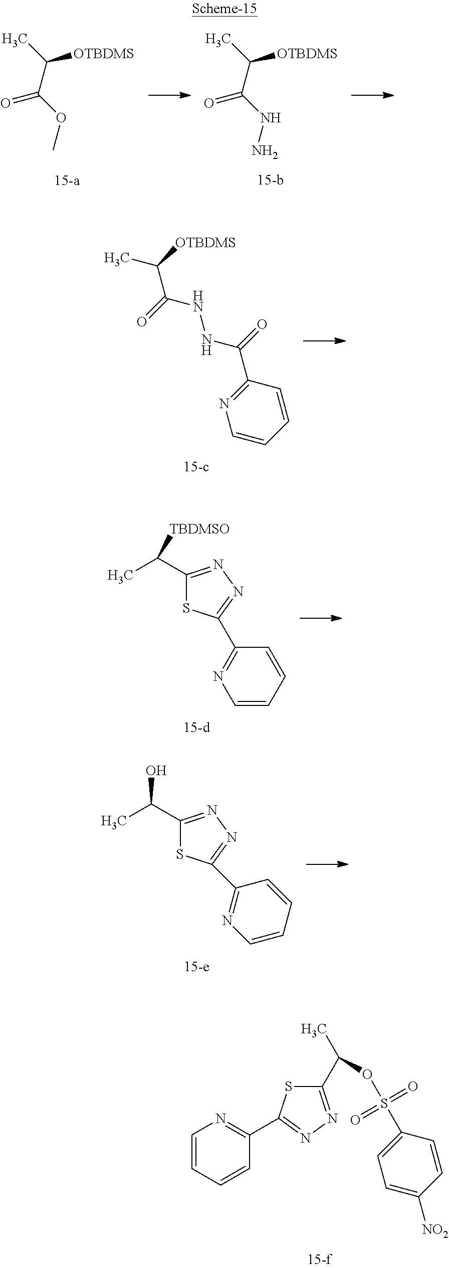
C1=CC=CC(C2=NN=C(C(C)OS(C3=CC=C([NO2])C=C3)(=O)=O)S2)=N1.C(C(=O)OC)([OTBDMS])C.C(C(=O)NN)([OTBDMS])C.C1=CC=CC(C(=O)NNC(C([OTBDMS])C)=O)=N1.C1=CC=CC(C2=NN=C(C(C)[TBDMSO])S2)=N1.C1(C(C)O)=NN=C(C2=NC=CC=C2)S1
